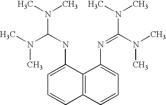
C1=C(NC(N(C)C)N(C)C)C2=C(C=C1)C=CC=C2N=C(N(C)C)N(C)C
